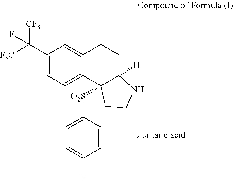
C1(C(F)([CF3])[F3C])=CC=C2C(=C1)CCC1([H])C2([O2S]C2=CC=C(F)C=C2)CCN1
